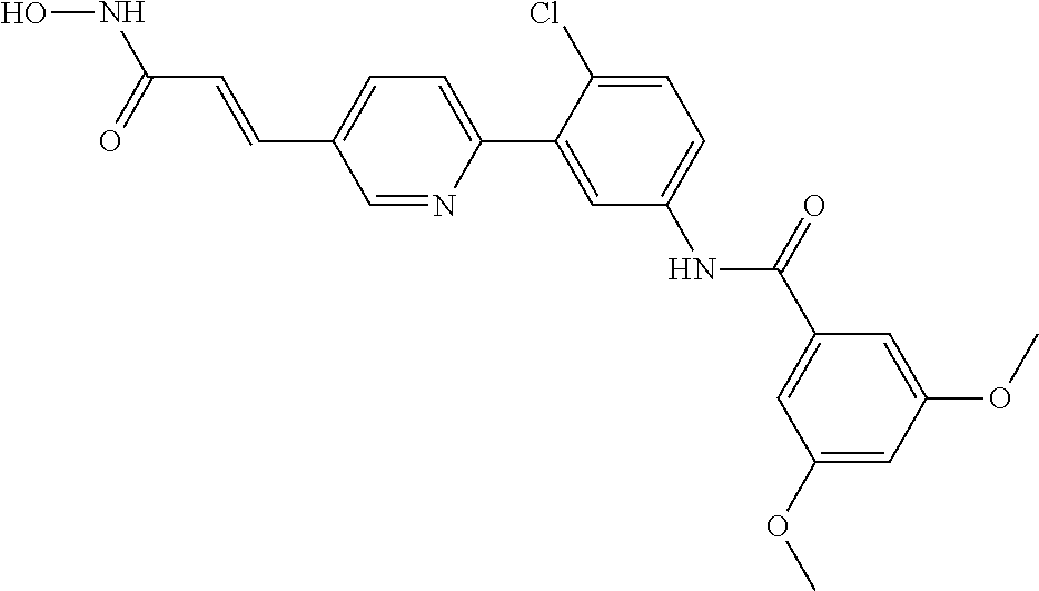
C(C1=CC=C(C2=CC(NC(C3=CC(OC)=CC(OC)=C3)=O)=CC=C2Cl)N=C1)=CC(NO)=O
